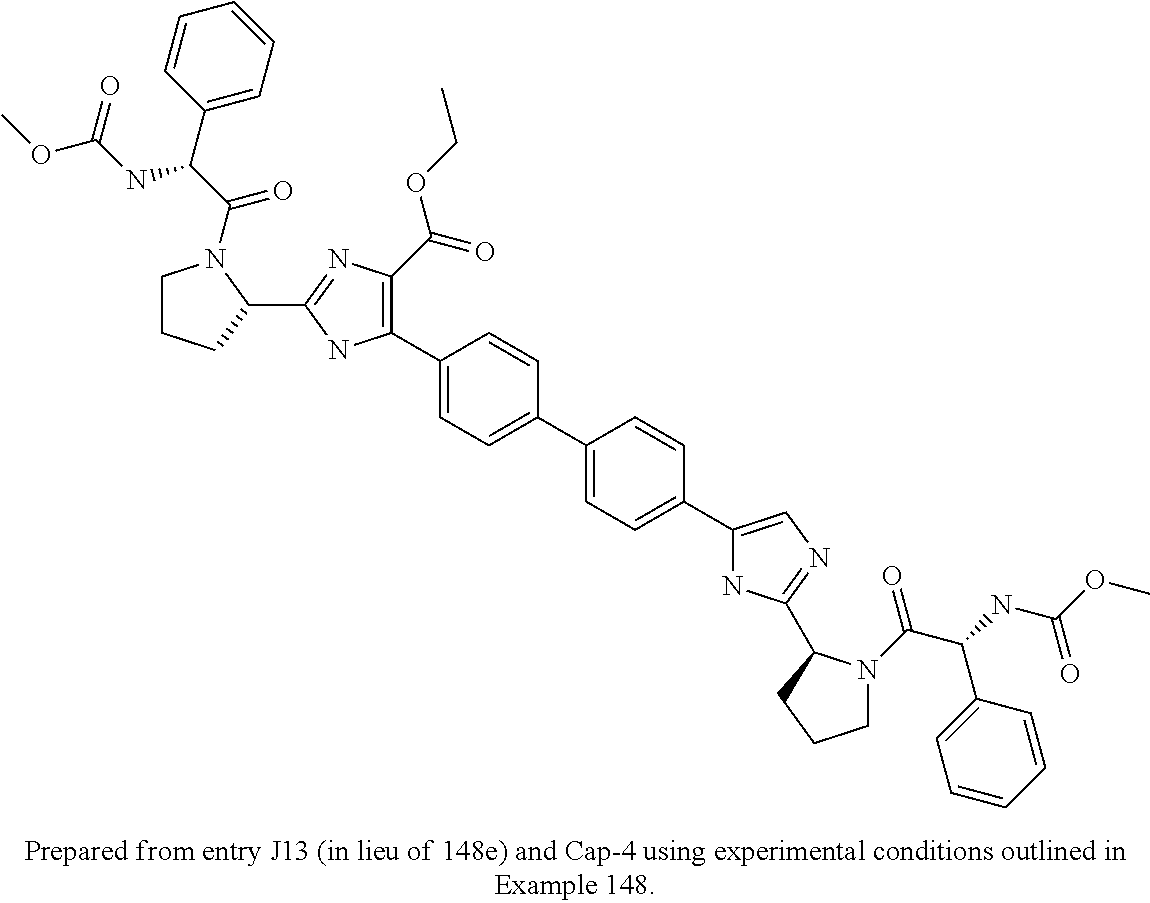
C1(C2=CC=C(C3=CC=C(C4=CN=C(C5N(C(=O)C(C6=CC=CC=C6)NC(=O)OC)CCC5)N4)C=C3)C=C2)=C(C(=O)OCC)N=C(C2N(C(C(NC(=O)OC)C3=CC=CC=C3)=O)CCC2)N1
